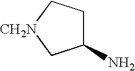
C1(N)CC[CH2N]C1
